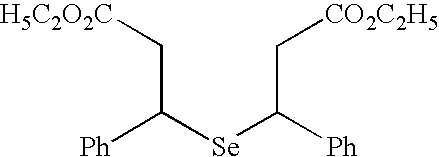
C([Se]C([Ph])C[H5C2O2C])([Ph])C[CO2C2H5]
